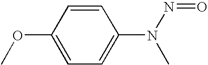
C1(OC)=CC=C(N(C)N=O)C=C1
